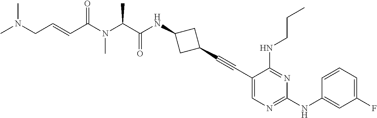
C1(C#CC2CC(NC(C(N(C(C=CCN(C)C)=O)C)C)=O)C2)=CN=C(NC2=CC(F)=CC=C2)N=C1NCCC
